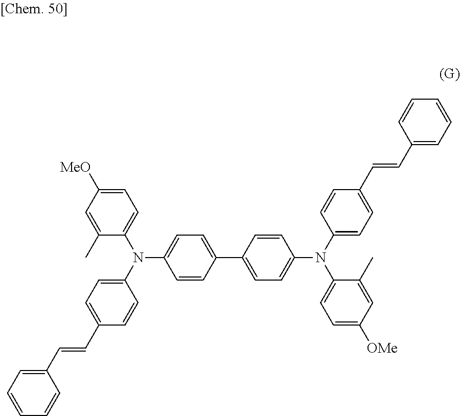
C(=CC1=CC=C(N(C2=CC=C([MeO])C=C2C)C2=CC=C(C3=CC=C(N(C4=CC=C(C=CC5=CC=CC=C5)C=C4)C4=CC=C([OMe])C=C4C)C=C3)C=C2)C=C1)C1=CC=CC=C1
